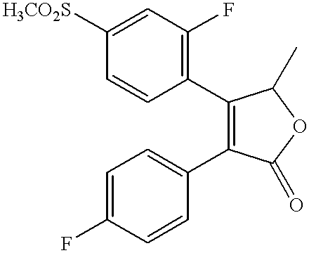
C1=CC([H3CO2S])=CC(F)=C1C1=C(C2=CC=C(F)C=C2)C(=O)OC1C
